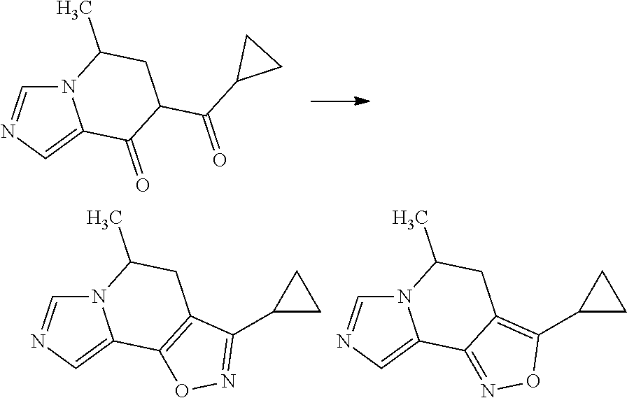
N12C=NC=C1C(=O)C(C(C1CC1)=O)CC2C.N12C=NC=C1C1=C(CC2C)C(C2CC2)=NO1.N12C=NC=C1C1=NOC(C3CC3)=C1CC2C
